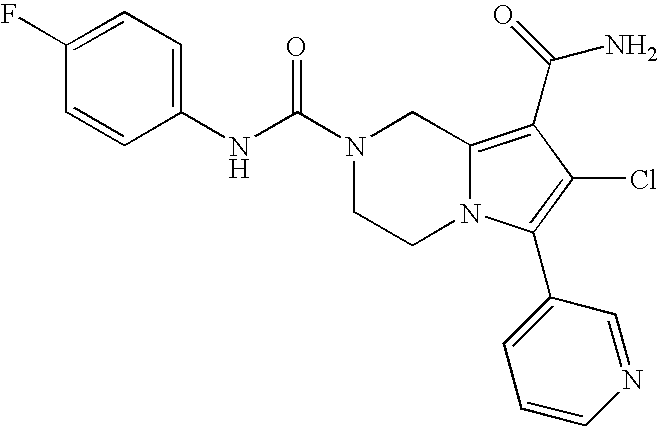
C1=C(F)C=CC(NC(N2CCN3C(=C(C(N)=O)C(Cl)=C3C3=CC=CN=C3)C2)=O)=C1
